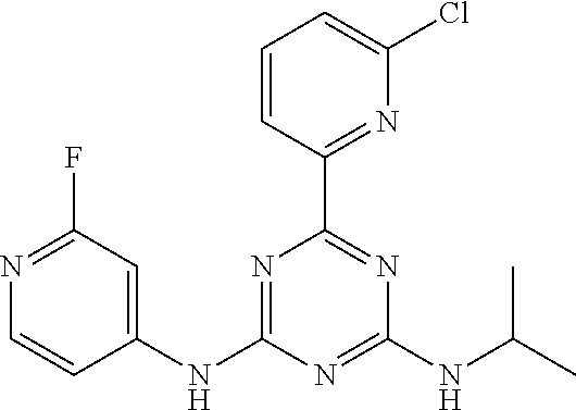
C1(NC2=NC(C3=NC(Cl)=CC=C3)=NC(NC(C)C)=N2)=CC(F)=NC=C1
